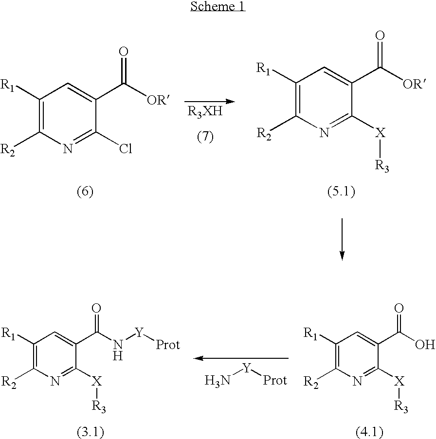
C1([R1])=C([R2])N=C([X][R3])C(C([OR])=O)=C1.C1([R1])=C([R2])N=C(Cl)C(C([OR])=O)=C1.N[Y][Prot].C1([R1])=C([R2])N=C([X][R3])C(C(N[Y][Prot])=O)=C1.C1([R1])=C([R2])N=C([X][R3])C(C(O)=O)=C1
